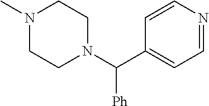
N1(C)CCN(C(C2=CC=NC=C2)[Ph])CC1
